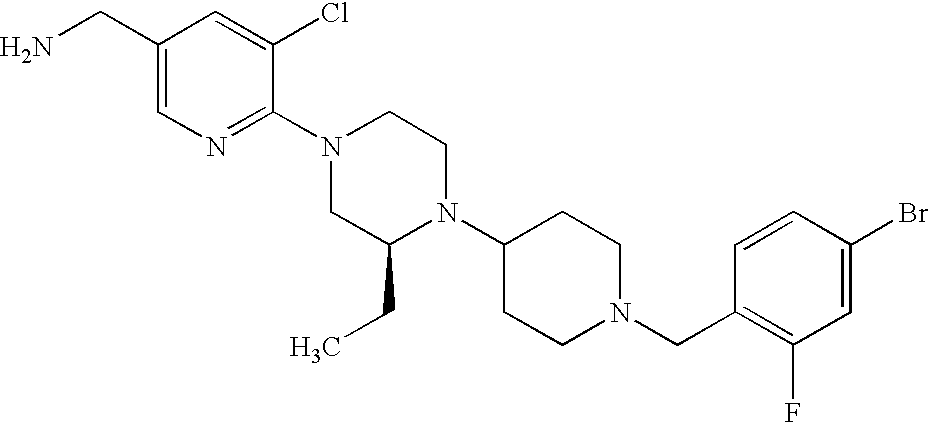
C1(Br)=CC(F)=C(CN2CCC(N3C(CC)CN(C4=NC=C(CN)C=C4Cl)CC3)CC2)C=C1
